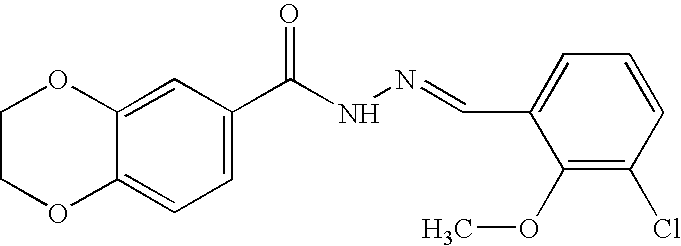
C1=C2C(=CC=C1C(NN=CC1=CC=CC(Cl)=C1OC)=O)OCCO2
